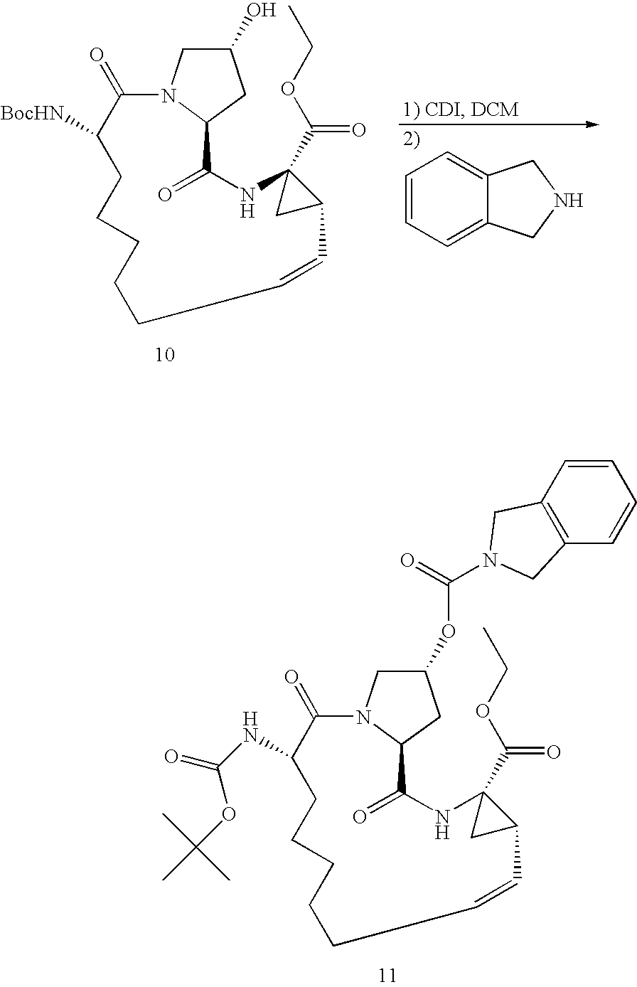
C1C(OC(=O)N2CC3=C(C=CC=C3)C2)CC2N1C(=O)C(NC(=O)OC(C)(C)C)CCCCCC=CC1C(C(OCC)=O)(NC2=O)C1.C1C(O)CC2N1C(=O)C([BocHN])CCCCCC=CC1C(C(OCC)=O)(NC2=O)C1.C1=CC=C2C(=C1)CNC2
